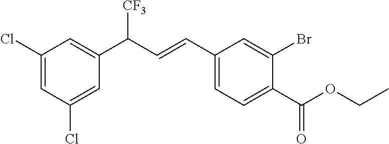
C1(C(=O)OCC)=CC=C(C=CC([CF3])C2=CC(Cl)=CC(Cl)=C2)C=C1Br
